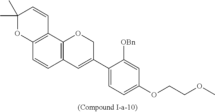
C12=C(C3=C(C=C1)C=C(C1=CC=C(OCCOC)C=C1[OBn])CO3)C=CC(C)(C)O2
